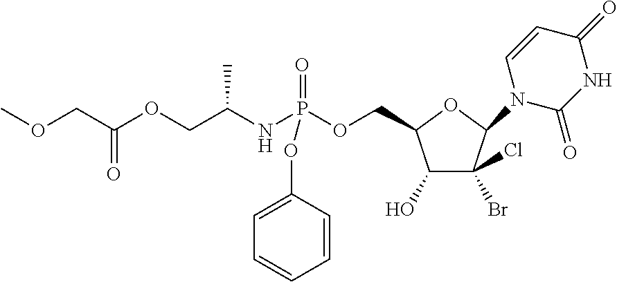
C1(O)C(Br)(Cl)C(N2C(=O)NC(=O)C=C2)OC1COP(NC(COC(=O)COC)C)(=O)OC1=CC=CC=C1
